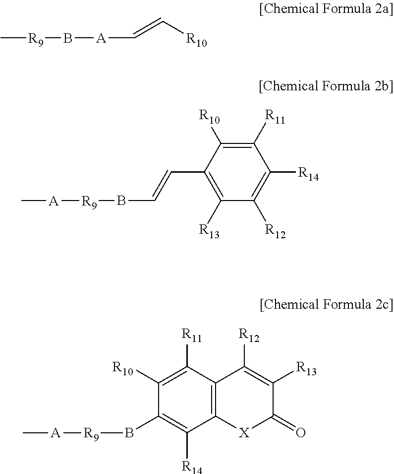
C[R9]B[A]C=C[R10].C[A][R9]BC=CC1=C([R13])C([R12])=C([R14])C([R11])=C1[R10].C[A][R9]BC1=C([R14])C2=C(C([R11])=C1[R10])C([R12])=C([R13])C(=O)[X]2
